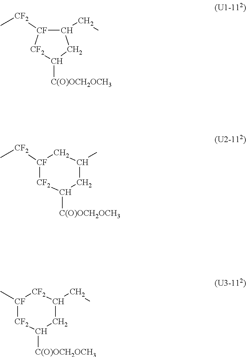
C1(CC)CC([C(O)OCH2OCH3])[CF2][CF]1[CF2]C.[CF2]1C([C(O)OCH2OCH3])CC(C)C[CF]1[CF2]C.[CF2]1C([C(O)OCH2OCH3])CC(CC)[CF2][CF]1C
